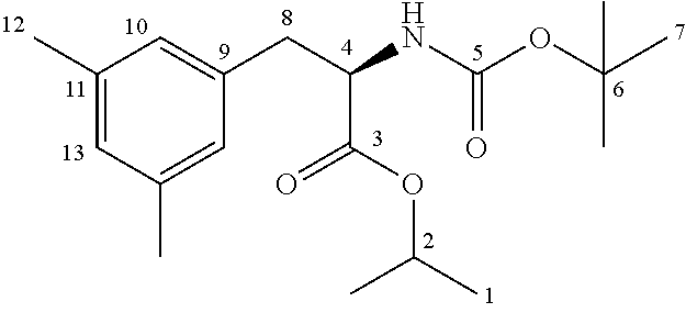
C1(CC(NC(OC(C)(C)C)=O)C(OC(C)C)=O)=CC(C)=CC(C)=C1
